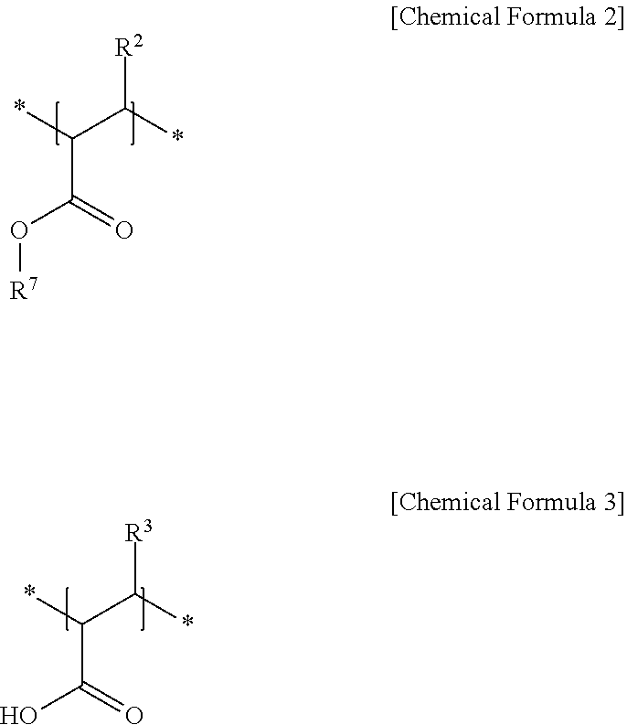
*C(C(*)[R2])C(O[R7])=O.*C(C(*)[R3])C(O)=O
